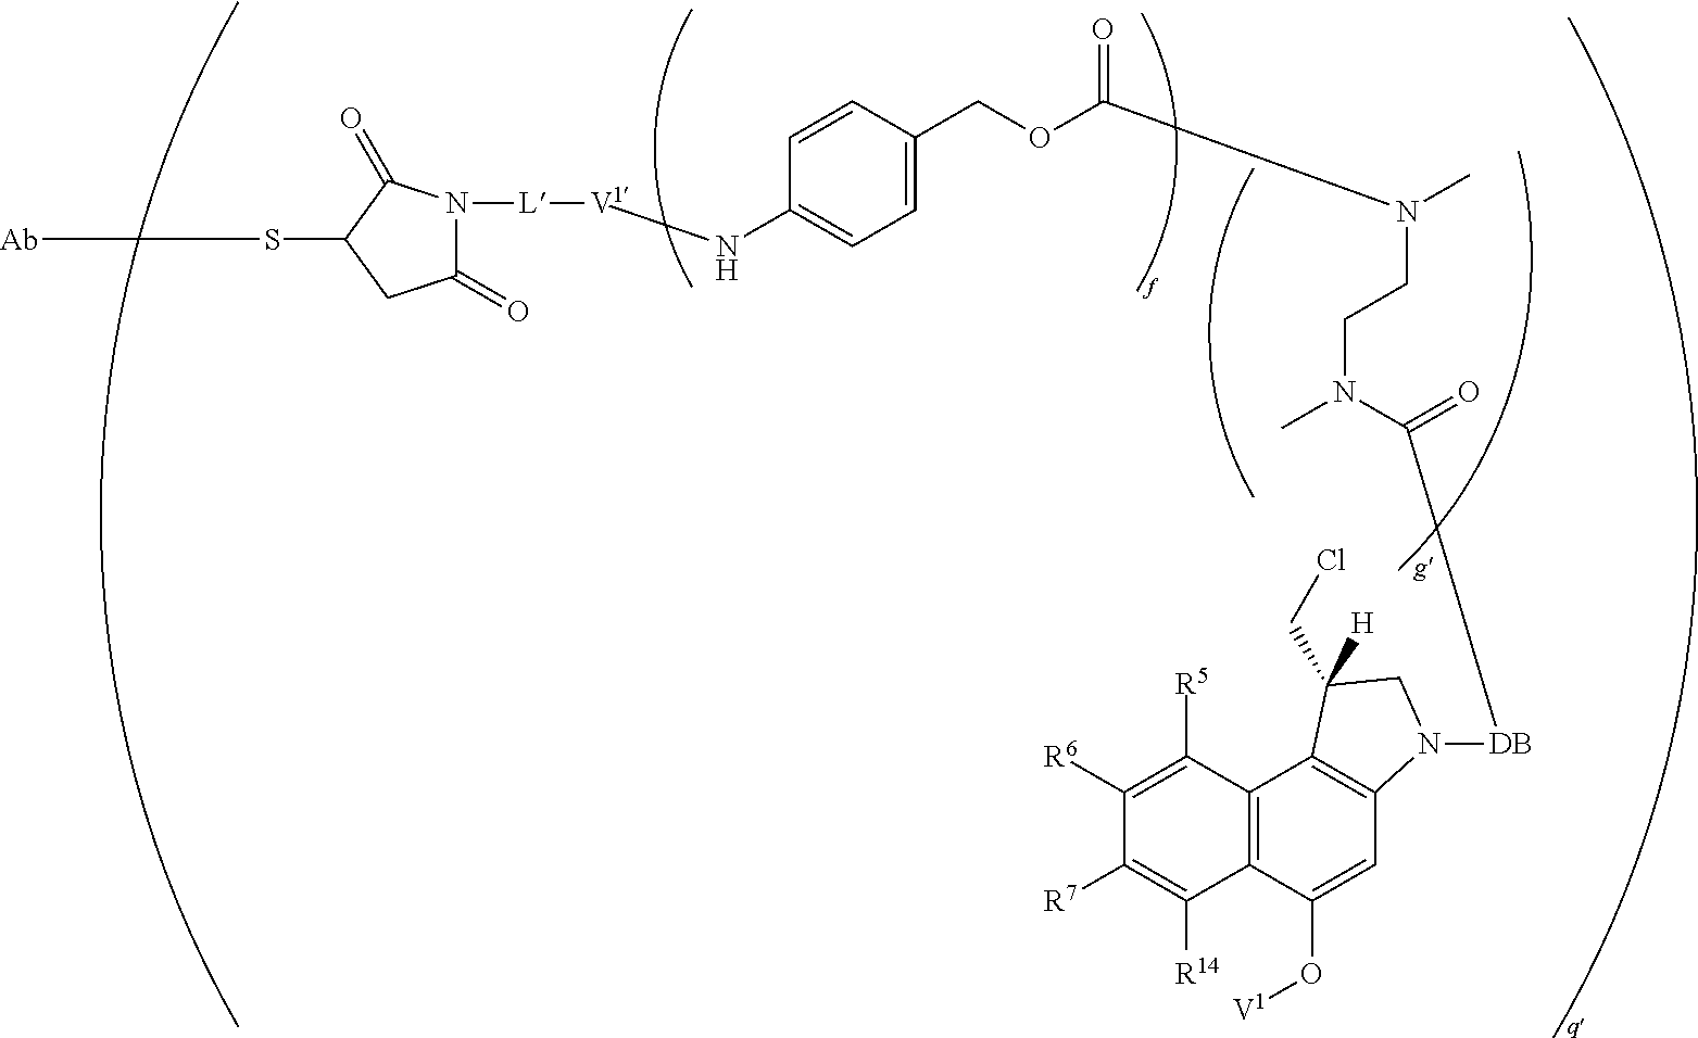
[V1]OC1=CC2=C(C3=C1C([R14])=C([R7])C([R6])=C3[R5])C(CCl)([H])CN2[DB]C(N(CCN(C)C(OCC1=CC=C(N[V1][L]N2C(=O)CC(S[Ab])C2=O)C=C1)=O)C)=O
